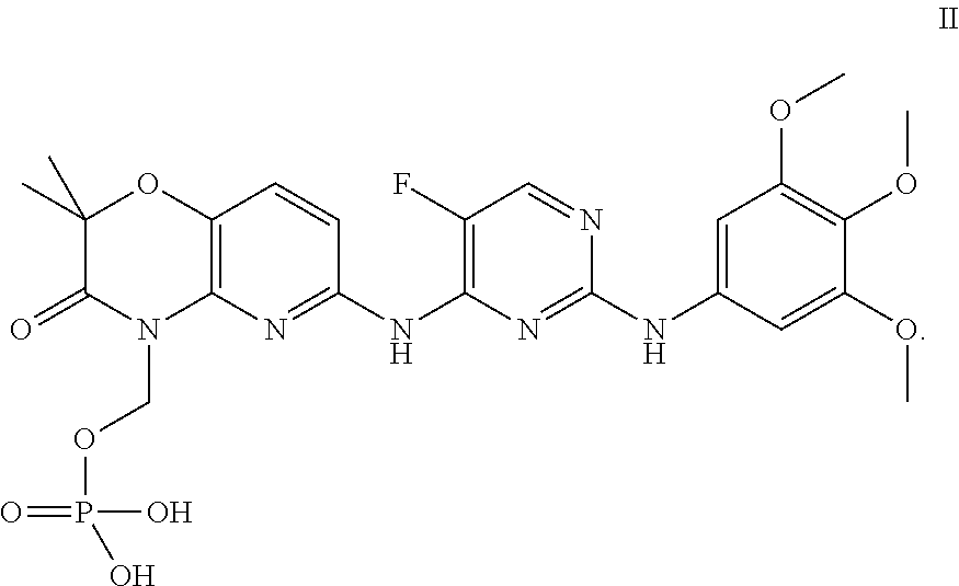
C12=C(N=C(NC3=C(F)C=NC(NC4=CC(OC)=C(OC)C(OC)=C4)=N3)C=C1)N(COP(=O)(O)O)C(=O)C(C)(C)O2
